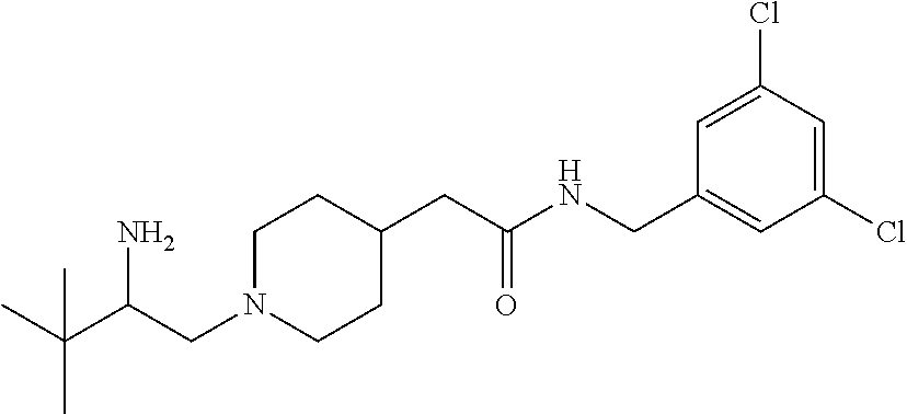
C(C(CN1CCC(CC(NCC2=CC(Cl)=CC(Cl)=C2)=O)CC1)N)(C)(C)C
